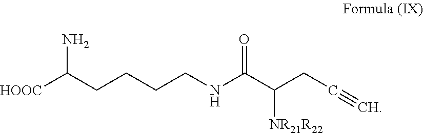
[HOOC]C(CCCCNC(C([NR21R22])CC#C)=O)N
